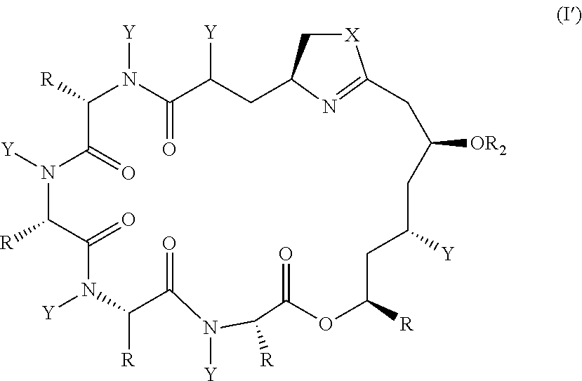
C1([R])N([Y])C(=O)C([Y])CC2C[X]C(=N2)CC([OR2])CC([Y])CC([R])OC(=O)C([R])N([Y])C(=O)C([R])N([Y])C(=O)C([R])N([Y])C1=O
